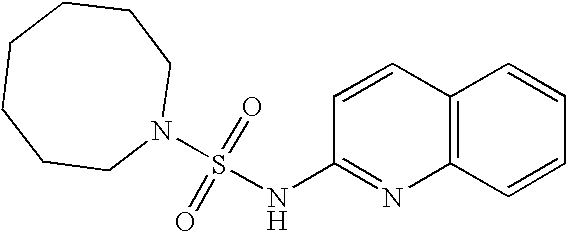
N1(S(=O)(=O)NC2=NC3=C(C=C2)C=CC=C3)CCCCCCC1
